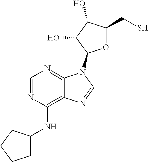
N(C1=C2C(=NC=N1)N(C1OC(CS)C(O)C1O)C=N2)C1CCCC1
